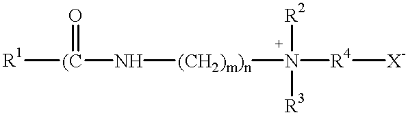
[R1][(C](N[(CH2)m)n]N([R4][X-])([R2])[R3])=O
